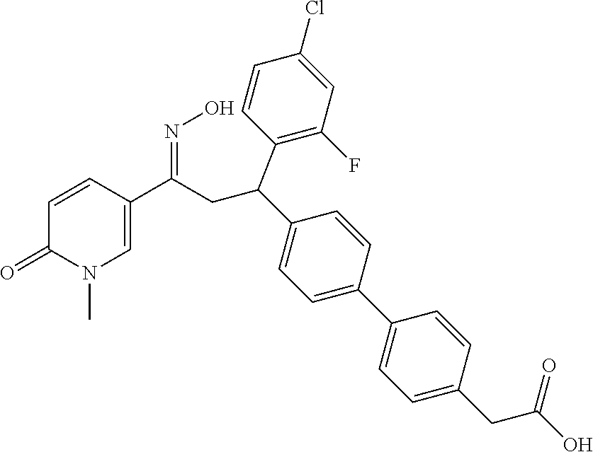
C1=CC(C(CC(C2=CC=C(C3=CC=C(CC(O)=O)C=C3)C=C2)C2=C(F)C=C(Cl)C=C2)=NO)=CN(C)C1=O
